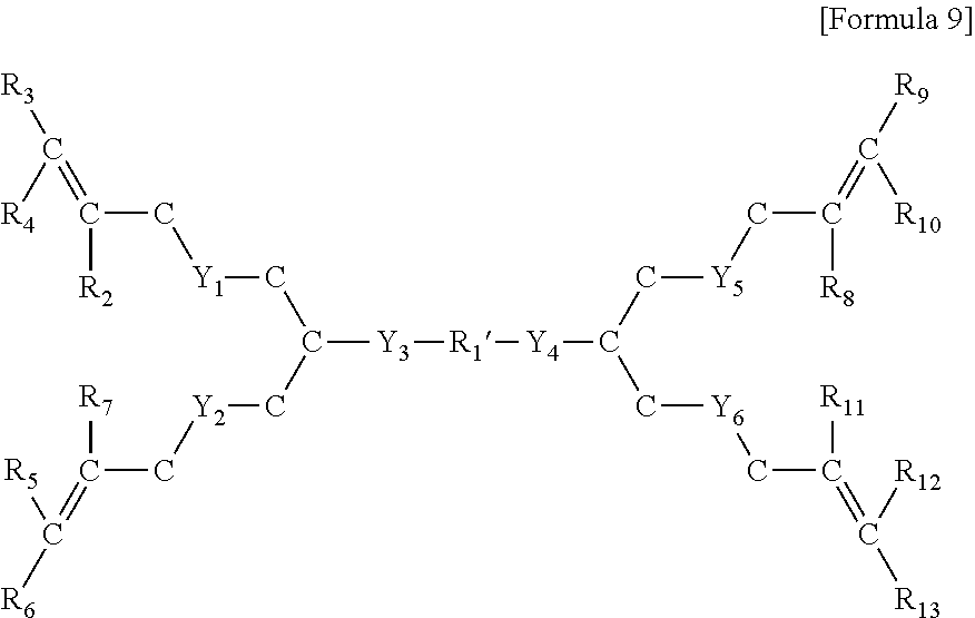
C([Y3][R1][Y4]C(C[Y6]CC([R11])=C([R13])[R12])C[Y5]CC([R8])=C([R9])[R10])(C[Y1]CC(=C([R3])[R4])[R2])C[Y2]CC([R7])=C([R6])[R5]
